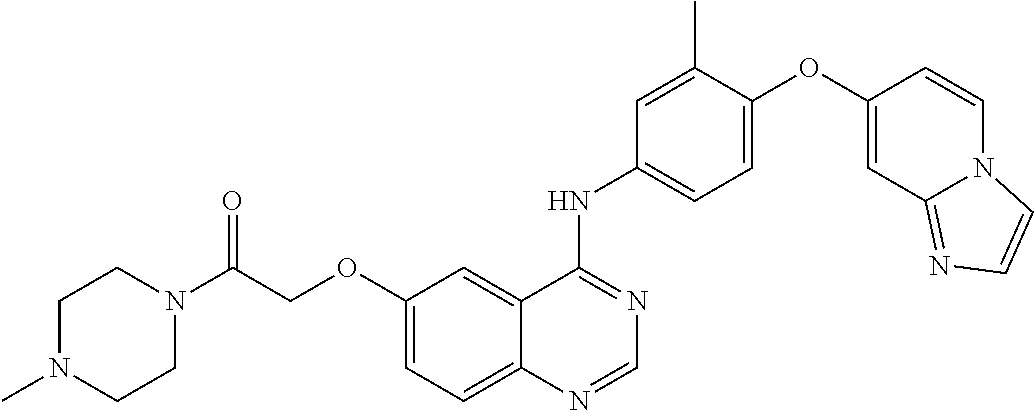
C12=CC=C(OCC(N3CCN(C)CC3)=O)C=C1C(NC1=CC=C(OC3=CC4=NC=CN4C=C3)C(C)=C1)=NC=N2
